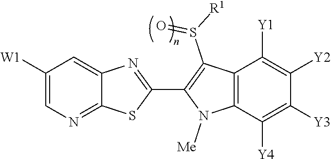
C12=NC=C([W1])C=C1N=C(C1=C(S([R1])=O)C3=C(N1[Me])C([Y4])=C([Y3])C([Y2])=C3[Y1])S2
